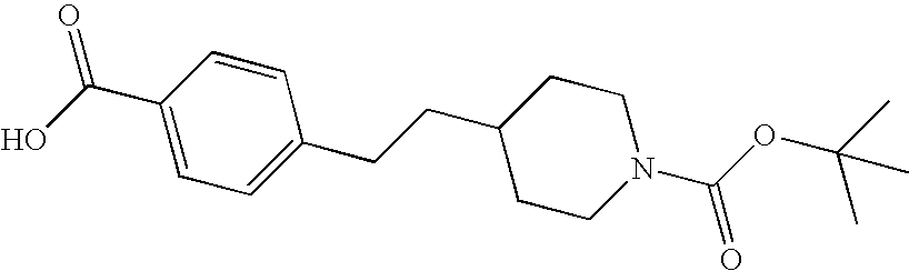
C1(C(O)=O)=CC=C(CCC2CCN(C(OC(C)(C)C)=O)CC2)C=C1
